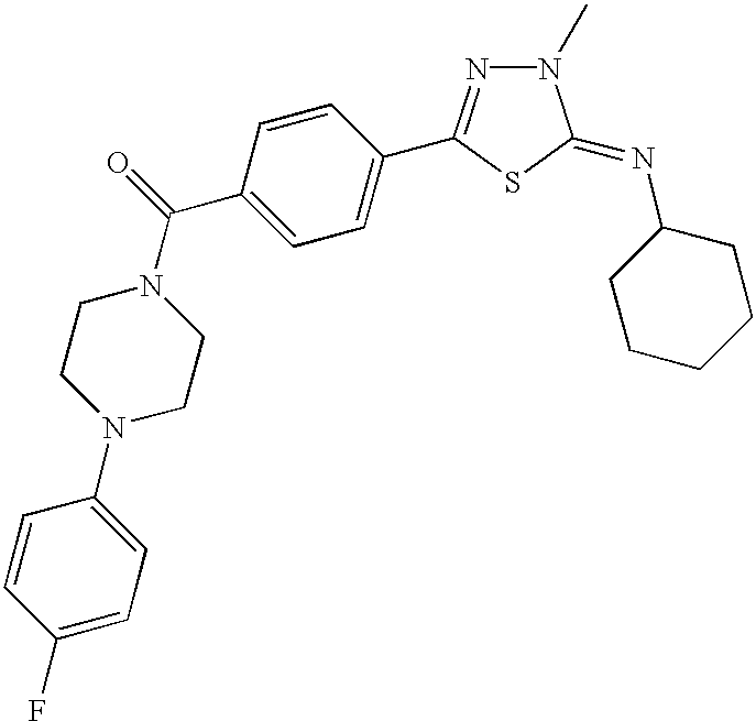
C1=C(C(N2CCN(C3=CC=C(F)C=C3)CC2)=O)C=CC(C2=NN(C)C(=NC3CCCCC3)S2)=C1
